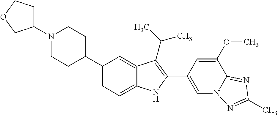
C1(N2CCC(C3=CC=C4C(=C3)C(C(C)C)=C(C3=CN5C(=NC(C)=N5)C(OC)=C3)N4)CC2)CCOC1
